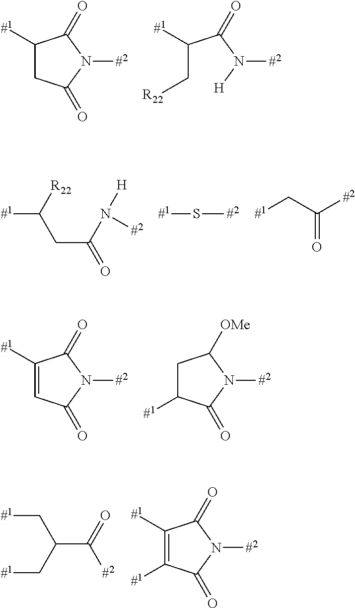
C1([#1])CC(=O)N([#2])C1=O.C(C[R22])(C(N([H])[#2])=O)[#1].C([#1])([R22])CC(=O)N([H])[#2].S([#1])[#2].C([#1])C([#2])=O.C1([#1])=CC(=O)N([#2])C1=O.C1C([#1])C(=O)N([#2])C1[OMe].[#1]CC(C[#1])C(=O)[#2].C1([#1])=C([#1])C(=O)N([#2])C1=O
